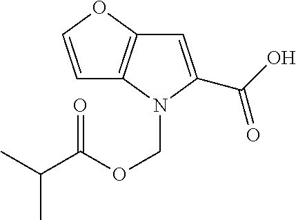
C1=COC2=C1N(COC(C(C)C)=O)C(C(O)=O)=C2
